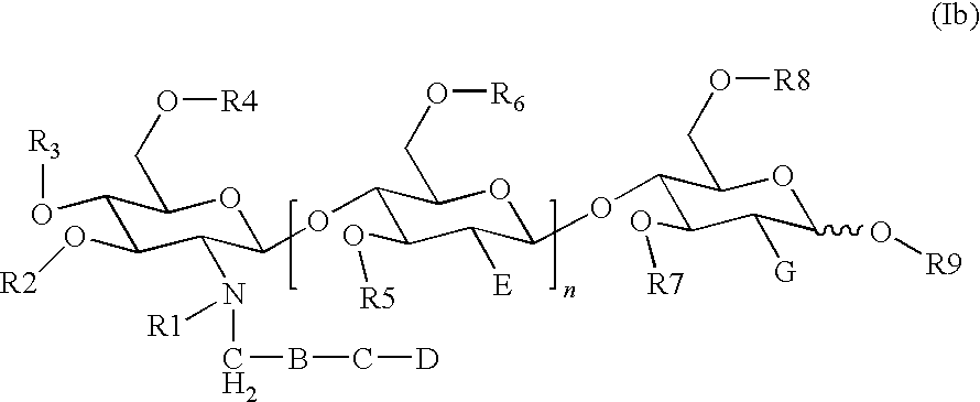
C1(O[R3])C(O[R2])C(N([R1])CBC[D])C(OC2C(O[R5])C([E])C(OC3C(O[R7])C([G])C(O[R9])OC3CO[R8])OC2CO[R6])OC1CO[R4]
